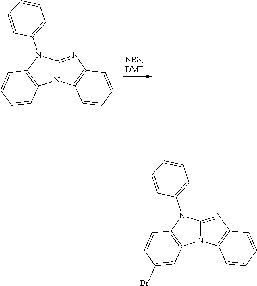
C12=NC3=C(N1C1=C(N2C2=CC=CC=C2)C=CC=C1)C=CC=C3.C12=NC3=C(N1C1=C(N2C2=CC=CC=C2)C=CC(Br)=C1)C=CC=C3
